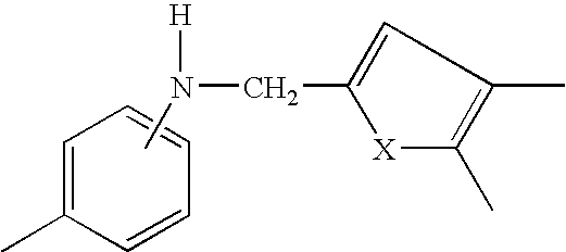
C1=C(C)C=CC=C1.CN(CC1=CC(C)=C(C)[X]1)[H]
